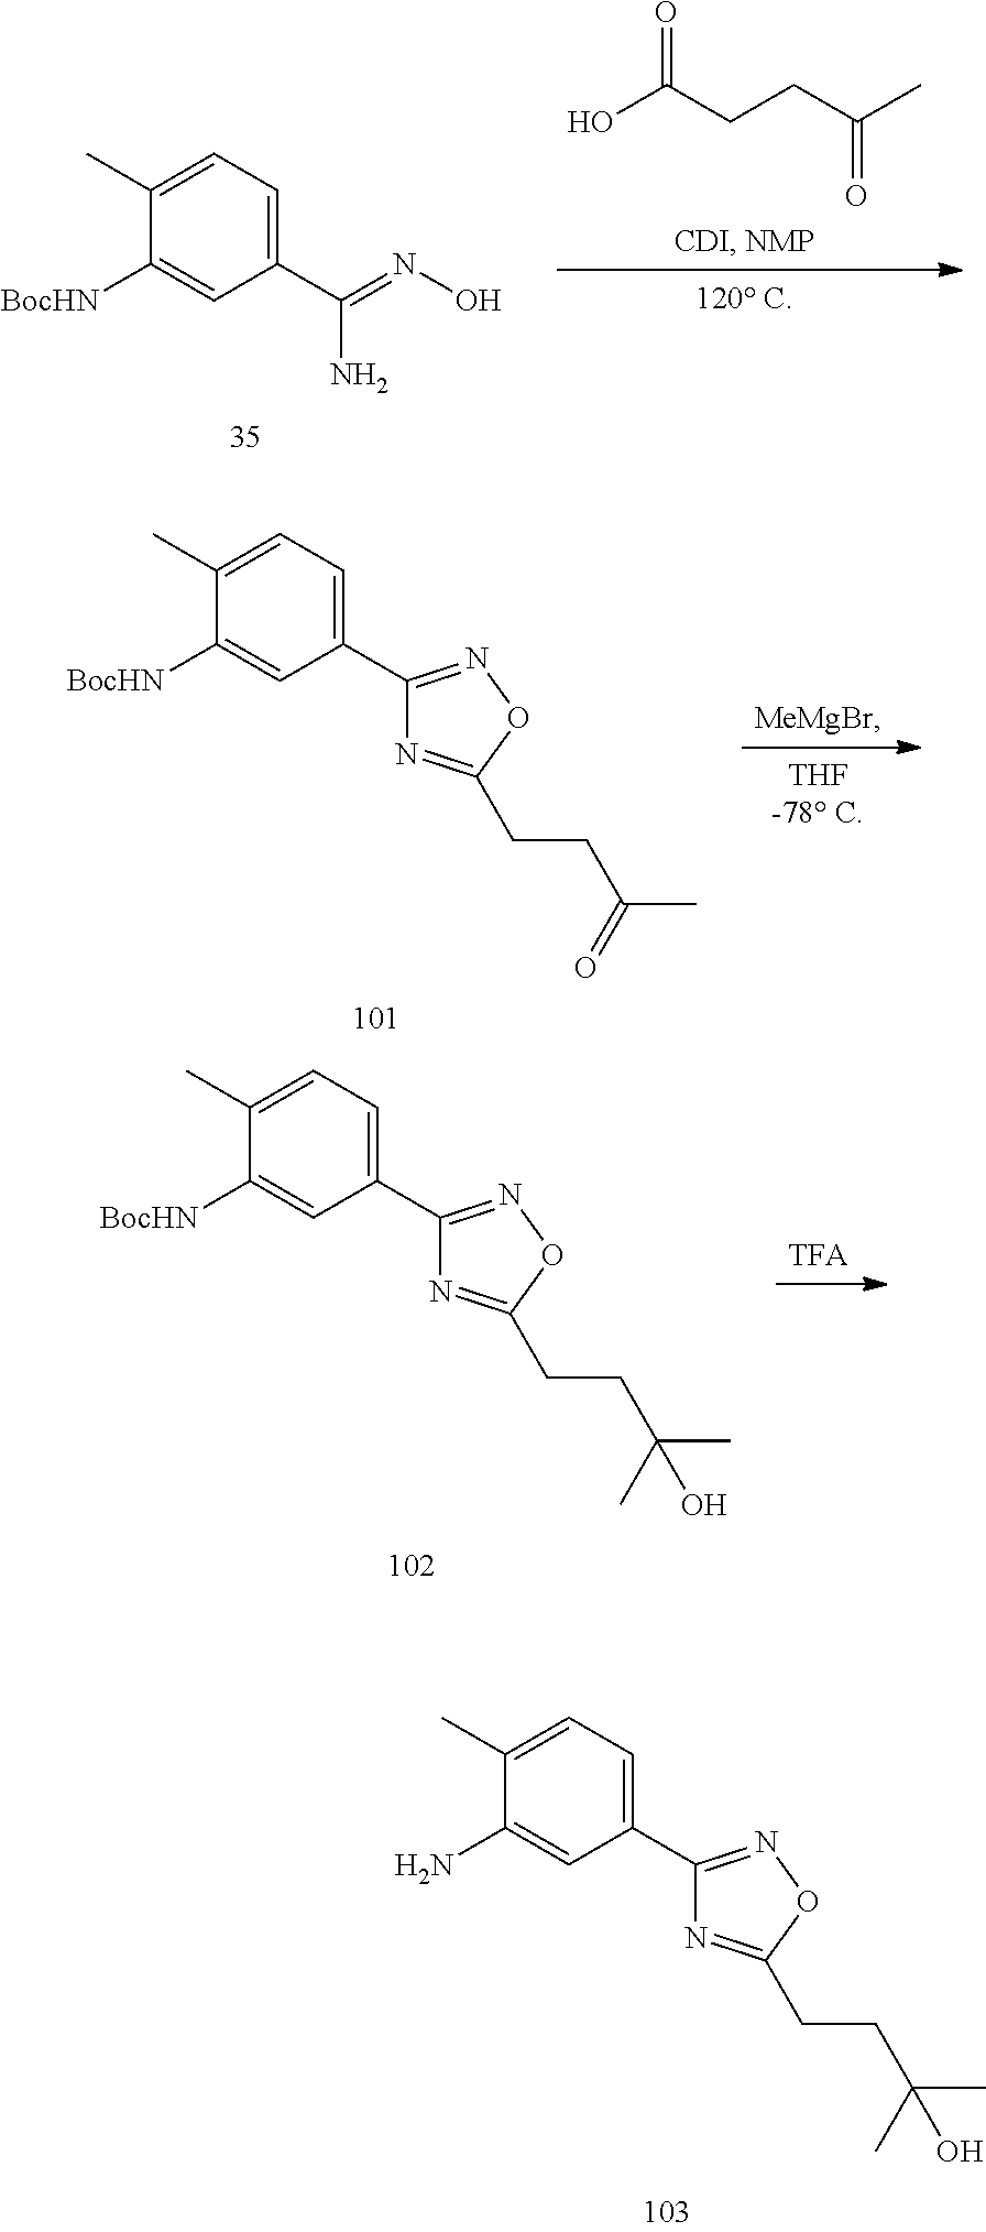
C1=C(C)C([BocHN])=CC(C(=NO)N)=C1.OC(CCC(C)=O)=O.C1=C(C)C([BocHN])=CC(C2=NOC(CCC(C)=O)=N2)=C1.C1=C(C)C([BocHN])=CC(C2=NOC(CCC(C)(C)O)=N2)=C1.C1=C(C)C(N)=CC(C2=NOC(CCC(C)(C)O)=N2)=C1
